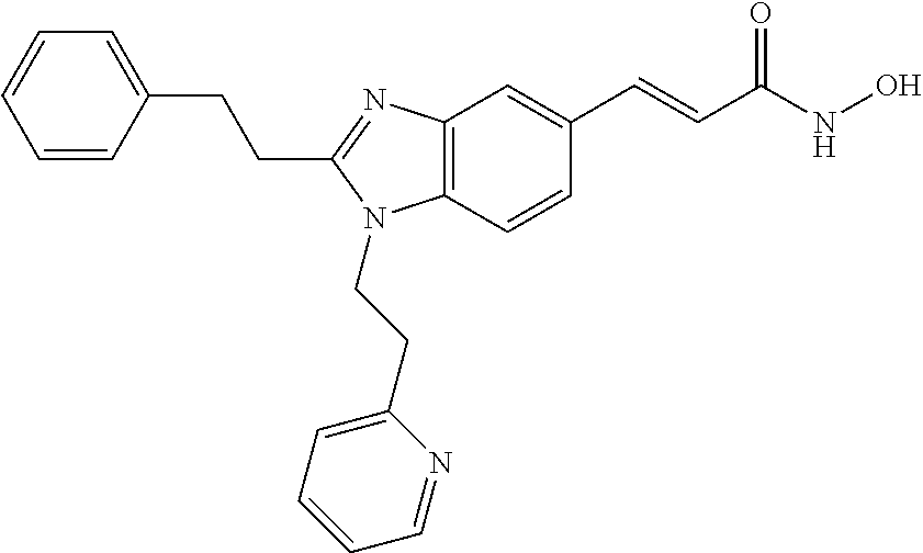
C1=CC(CCC2=NC3=C(N2CCC2=CC=CC=N2)C=CC(C=CC(NO)=O)=C3)=CC=C1
